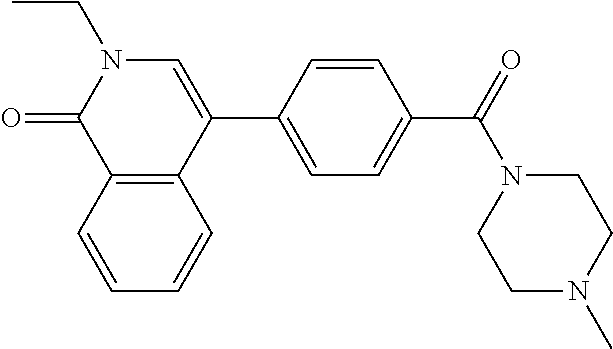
O=C1N(CC)C=C(C2=CC=C(C(=O)N3CCN(C)CC3)C=C2)C2=C1C=CC=C2
